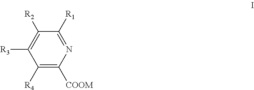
C1([R4])=C([COOM])N=C([R1])C([R2])=C1[R3]
